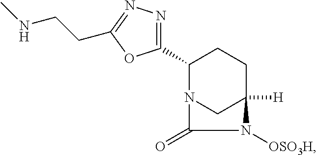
C1(C2=NN=C(CCNC)O2)CCC2([H])CN1C(=O)N2[OSO3H]
